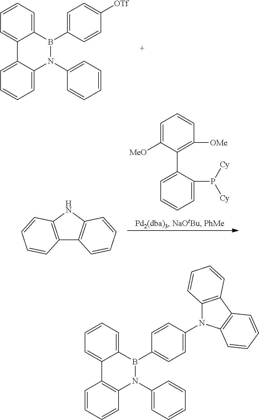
C1=CC=C2C(=C1)C1=CC=CC=C1N(C1=CC=CC=C1)B2C1=CC=C([OTf])C=C1.C1=C([MeO])C(C2=CC=CC=C2P([Cy])[Cy])=C([OMe])C=C1.C12=C(NC3=C1C=CC=C3)C=CC=C2.C1=CC=C2C(=C1)C1=C(C=CC=C1)N(C1=CC=CC=C1)B2C1=CC=C(N2C3=C(C4=C2C=CC=C4)C=CC=C3)C=C1
